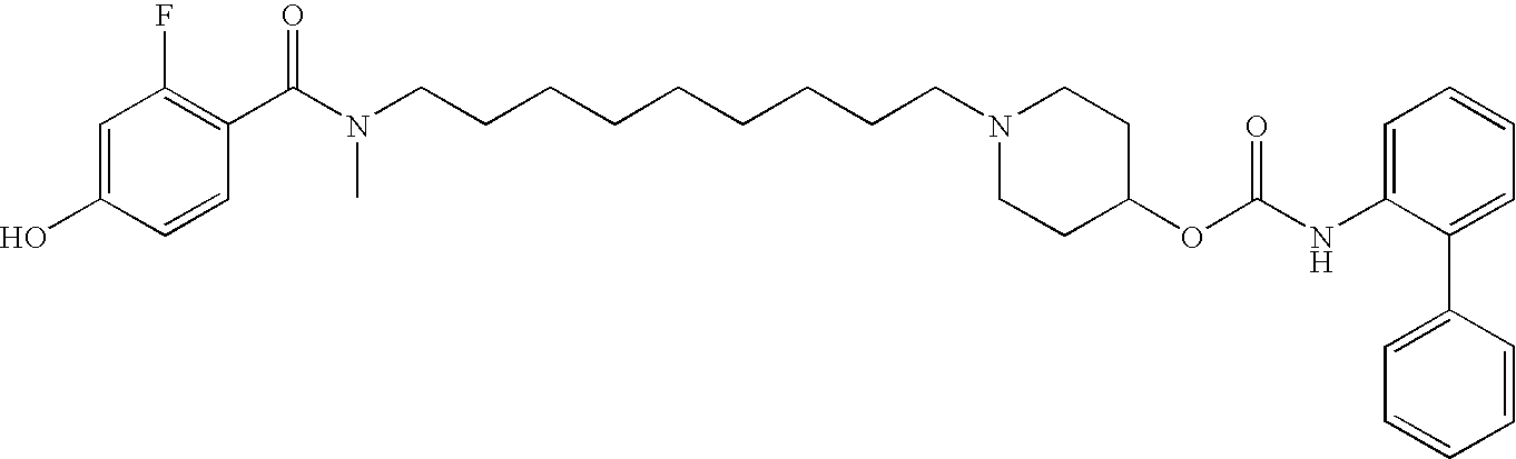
C1=C(O)C=CC(C(N(CCCCCCCCCN2CCC(OC(NC3=CC=CC=C3C3=CC=CC=C3)=O)CC2)C)=O)=C1F
